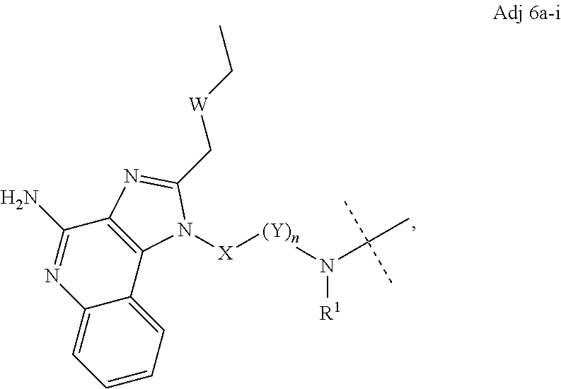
N1=C(N)C2=C(C3=CC=CC=C13)N([X][(Y)n]N(C(C)(C)C)[R1])C(C[W]CC)=N2
